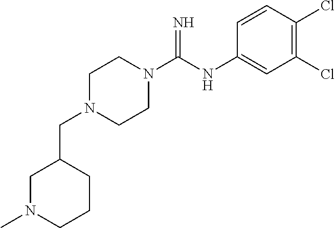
C(C1CN(C)CCC1)N1CCN(C(NC2=CC(Cl)=C(Cl)C=C2)=N)CC1
